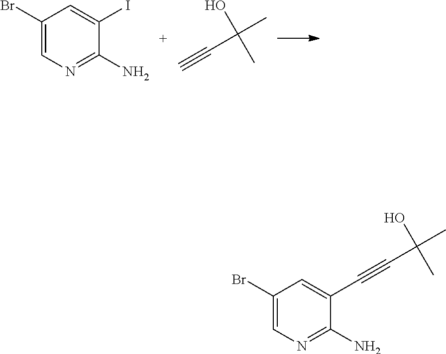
C1(Br)=CN=C(N)C(I)=C1.C#CC(C)(O)C.C1(Br)=CN=C(N)C(C#CC(C)(O)C)=C1
